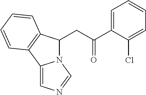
C(C(C1=CC=CC=C1Cl)=O)C1N2C(=CN=C2)C2=C1C=CC=C2
